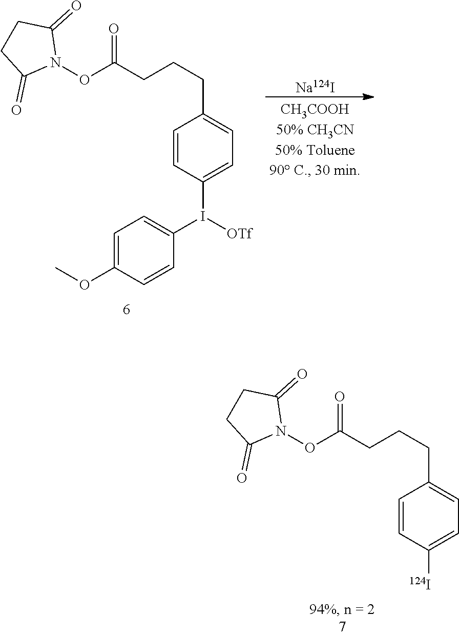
N1(OC(CCCC2=CC=C([124I])C=C2)=O)C(=O)CCC1=O.N1(OC(CCCC2=CC=C(I([OTf])C3=CC=C(OC)C=C3)C=C2)=O)C(=O)CCC1=O.[Na124I]
